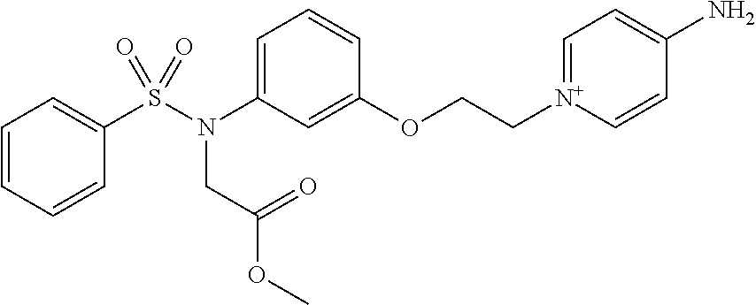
C1=CC=CC(S(N(C2=CC=CC(OCC[N+]3=CC=C(N)C=C3)=C2)CC(OC)=O)(=O)=O)=C1
